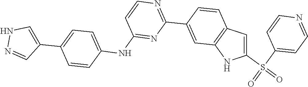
N1N=CC(C2=CC=C(NC3=NC(C4=CC5=C(C=C4)C=C(S(C4=CC=NC=C4)(=O)=O)N5)=NC=C3)C=C2)=C1
